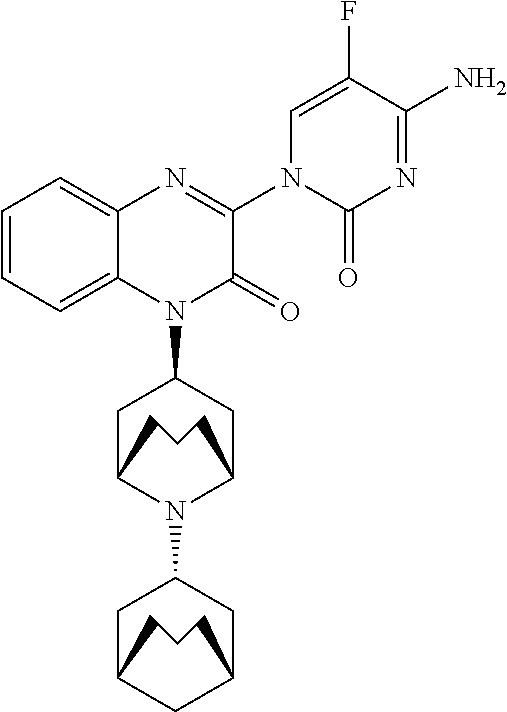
C1C2CCCC(CC1N1C(=O)C(N3C(=O)N=C(N)C(F)=C3)=NC3=CC=CC=C13)N2C1CC2CC(C1)CCC2
